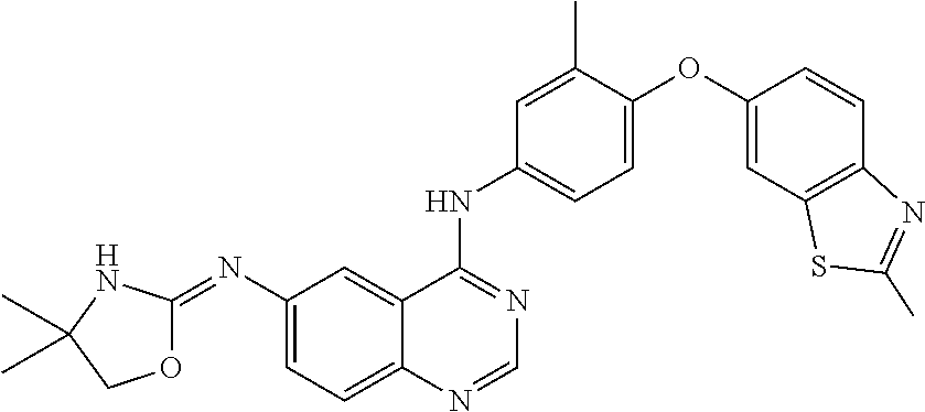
C1(N=C2OCC(C)(C)N2)=CC=C2C(=C1)C(NC1=CC=C(OC3=CC4=C(C=C3)N=C(C)S4)C(C)=C1)=NC=N2
